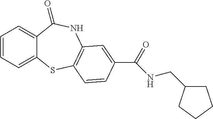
C1=CC=C2C(=C1)C(=O)NC1=C(S2)C=CC(C(NCC2CCCC2)=O)=C1
